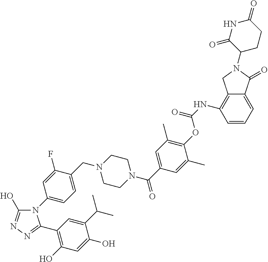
N1(C2=CC=C(CN3CCN(C(C4=CC(C)=C(OC(NC5=C6C(=CC=C5)C(=O)N(C5CCC(=O)NC5=O)C6)=O)C(C)=C4)=O)CC3)C(F)=C2)C(O)=NN=C1C1=C(O)C=C(O)C(C(C)C)=C1
